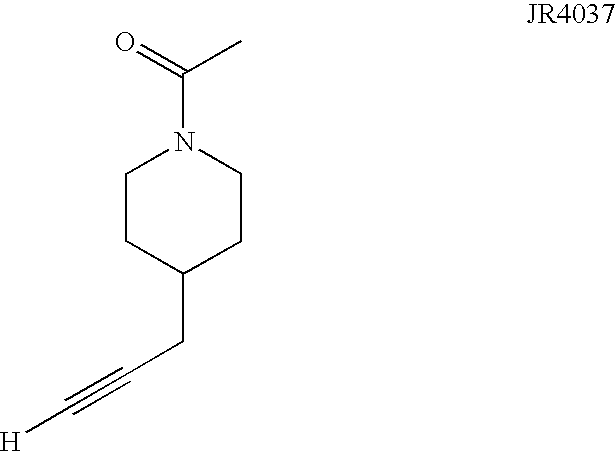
C1CC(CC#C[H])CCN1C(C)=O
